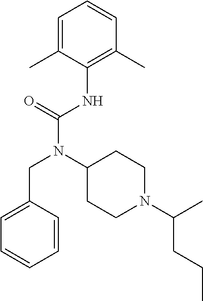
C1=C(C)C(NC(N(C2CCN(C(C)CCC)CC2)CC2=CC=CC=C2)=O)=C(C)C=C1
